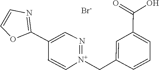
C1(C2=CN=[N+](CC3=CC(C(=O)O)=CC=C3)C=C2)=NC=CO1.[Br-]
